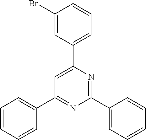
C1=CC=C(C2=CC(C3=CC=CC=C3)=NC(C3=CC=CC=C3)=N2)C=C1Br
